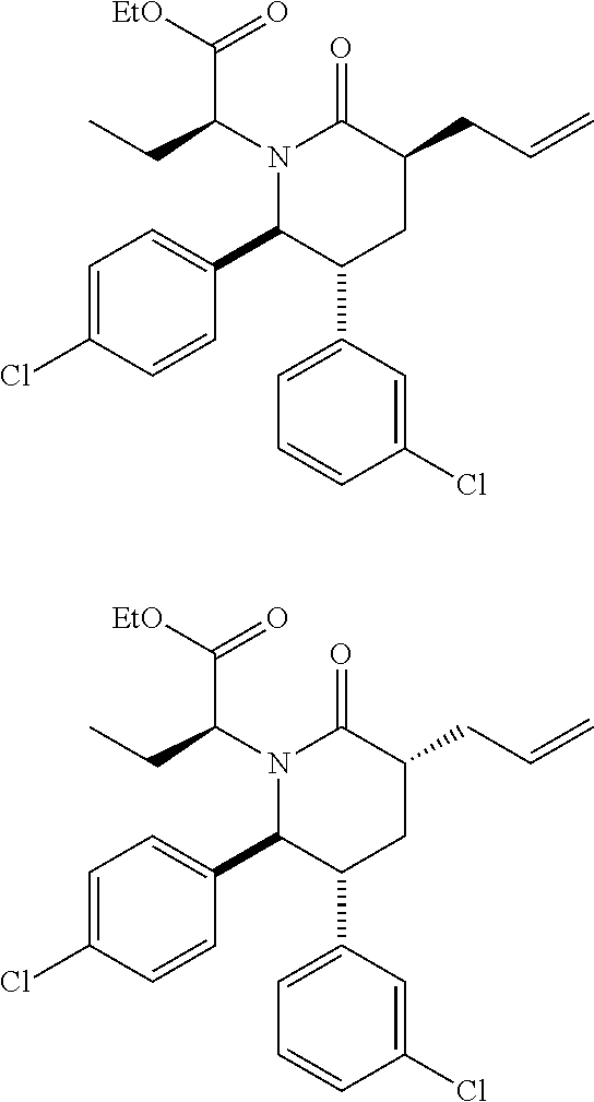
N1(C(CC)C(=O)[EtO])C(C2=CC=C(Cl)C=C2)C(C2=CC=CC(Cl)=C2)CC(CC=C)C1=O.N1(C(CC)C(=O)[EtO])C(C2=CC=C(Cl)C=C2)C(C2=CC=CC(Cl)=C2)CC(CC=C)C1=O
